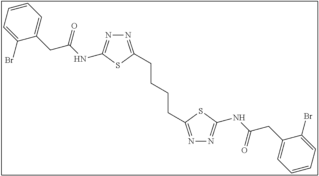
N1=C(CCCCC2=NN=C(NC(CC3=CC=CC=C3Br)=O)S2)SC(NC(CC2=CC=CC=C2Br)=O)=N1
